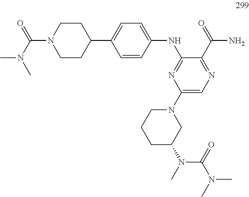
C1(NC2=NC(N3CCCC(N(C(N(C)C)=O)C)C3)=CN=C2C(=O)N)=CC=C(C2CCN(C(N(C)C)=O)CC2)C=C1
